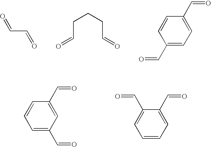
C(C=O)=O.C(CC=O)CC=O.C1(C=O)=CC=C(C=O)C=C1.C1=C(C=O)C=C(C=O)C=C1.C1=CC=C(C=O)C(C=O)=C1
